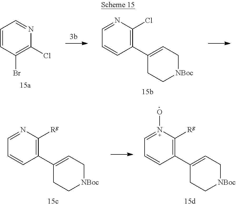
C1=CC(Br)=C(Cl)N=C1.C1=NC(Cl)=C(C2=CC[NBoc]CC2)C=C1.C1=NC([Rg])=C(C2=CC[NBoc]CC2)C=C1.C1=N(O)C([Rg])=C(C2=CC[NBoc]CC2)C=C1
